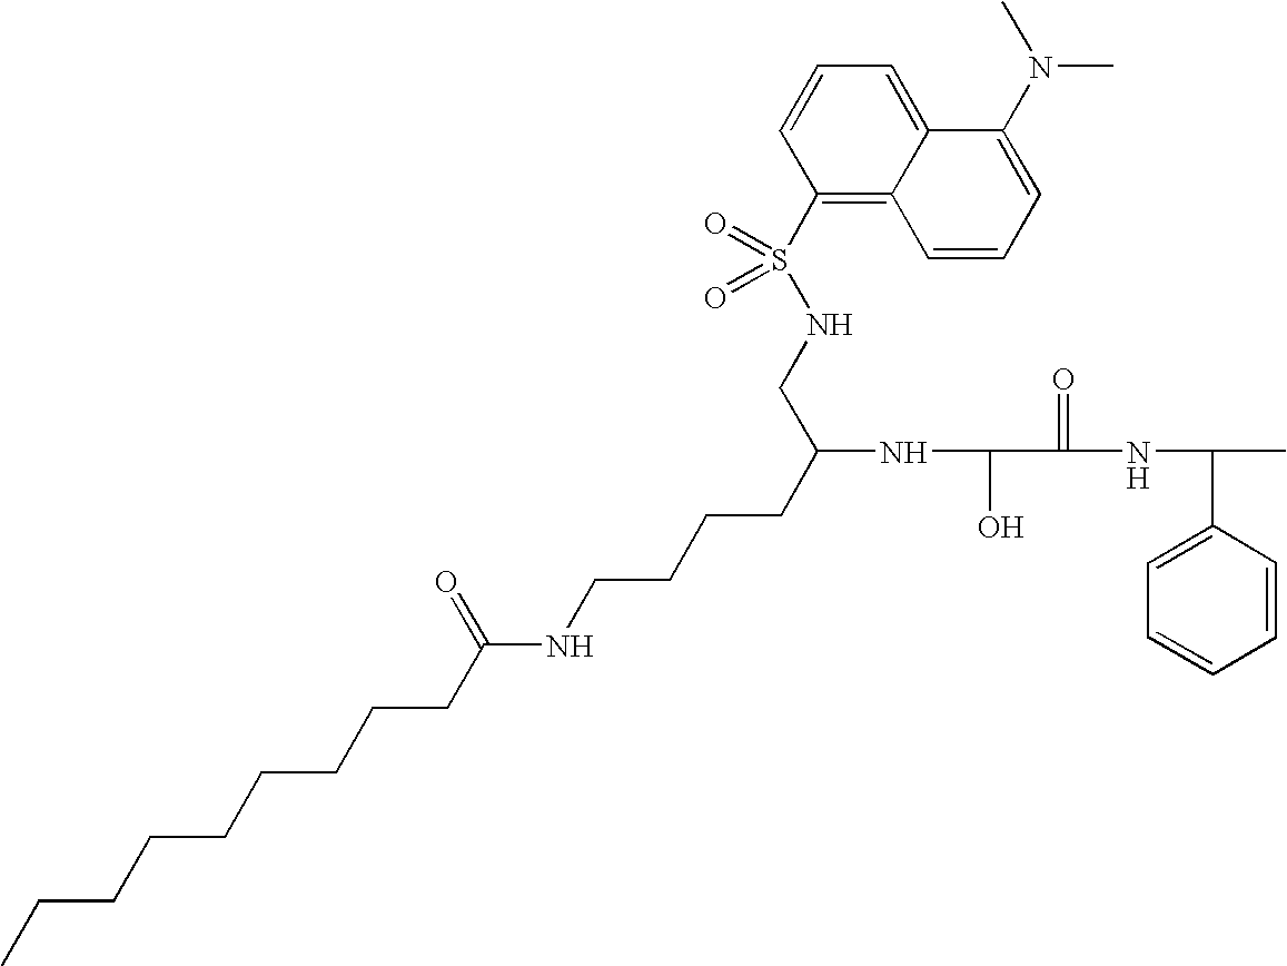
OC(C(=O)NC(C1=CC=CC=C1)C)NC(CNS(C1=C2C(=CC=C1)C(N(C)C)=CC=C2)(=O)=O)CCCCNC(CCCCCCCCC)=O
